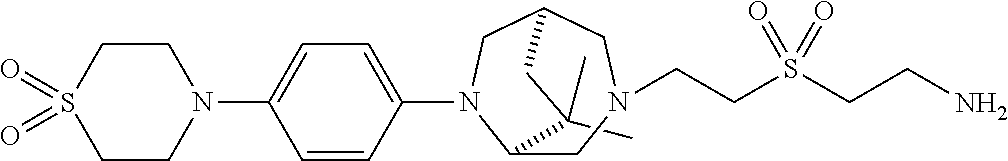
C1(C)(C)C2CN(CCS(CCN)(=O)=O)CC(CN2C2=CC=C(N3CCS(=O)(=O)CC3)C=C2)C1
